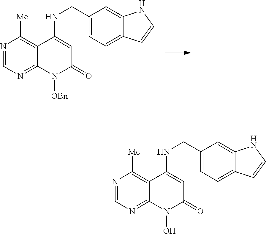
N1=CN=C2C(=C1[Me])C(NCC1=CC=C3C(=C1)NC=C3)=CC(=O)N2[OBn].N1=CN=C2C(=C1[Me])C(NCC1=CC=C3C(=C1)NC=C3)=CC(=O)N2O
